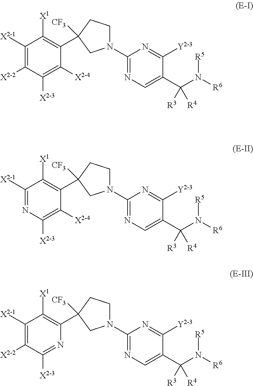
C1(C2([CF3])CCN(C3=NC=C(C([R3])(N([R5])[R6])[R4])C([Y2-3])=N3)C2)=C([X1])C([X2-1])=C([X2-2])C([X2-3])=C1[X2-4].C1(C2([CF3])CCN(C3=NC=C(C([R3])(N([R5])[R6])[R4])C([Y2-3])=N3)C2)=C([X1])C([X2-1])=NC([X2-3])=C1[X2-4].C1(C2([CF3])CCN(C3=NC=C(C([R3])(N([R5])[R6])[R4])C([Y2-3])=N3)C2)=C([X1])C([X2-1])=C([X2-2])C([X2-3])=N1
